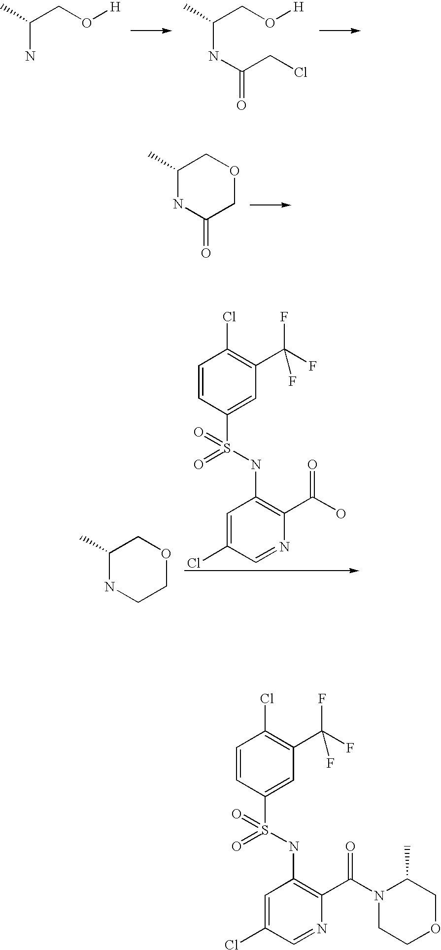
C1(C)NC(=O)COC1.C1COCC(C)N1C(C1=C(NS(C2=CC(C(F)(F)F)=C(Cl)C=C2)(=O)=O)C=C(Cl)C=N1)=O.CC(CO[H])N.CC(CO[H])NC(=O)CCl.C1(C)NCCOC1.C1=CC(S(NC2=C(C(O)=O)N=CC(Cl)=C2)(=O)=O)=CC(C(F)(F)F)=C1Cl
